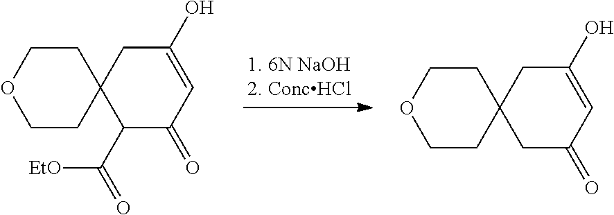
C1COCCC12CC(=O)C=C(O)C2.C1COCCC12C(C(=O)[EtO])C(=O)C=C(O)C2
